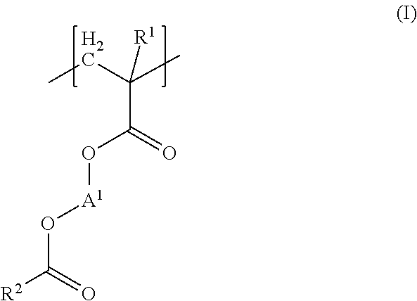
CCC(C)(C(=O)O[A1]OC([R2])=O)[R1]
